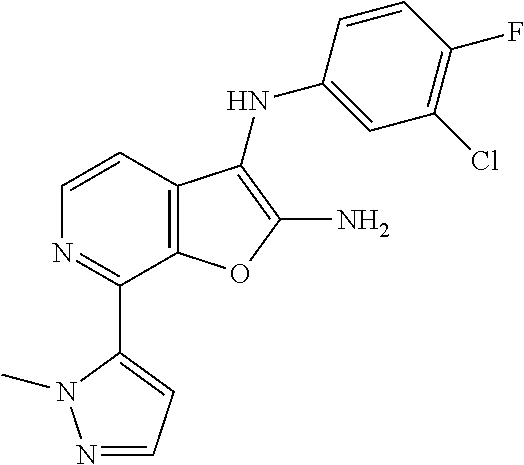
C1=CC2=C(C(C3=CC=NN3C)=N1)OC(N)=C2NC1=CC(Cl)=C(F)C=C1
